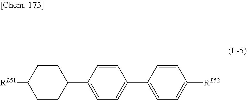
[RL51]C1CCC(C2=CC=C(C3=CC=C([RL52])C=C3)C=C2)CC1
